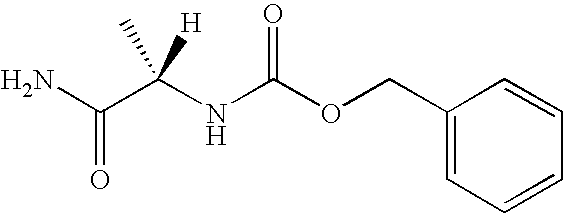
C1=CC=C(COC(NC(C(N)=O)(C)[H])=O)C=C1
